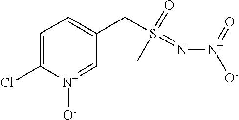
C1=C(Cl)[N+]([O-])=CC(CS(=N[N+]([O-])=O)(=O)C)=C1
